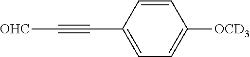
C1=C([OCD3])C=CC(C#C[OHC])=C1
